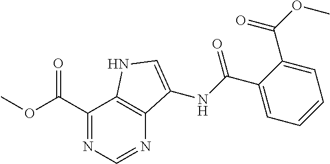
C1(C(OC)=O)=NC=NC2=C1NC=C2NC(C1=CC=CC=C1C(OC)=O)=O
